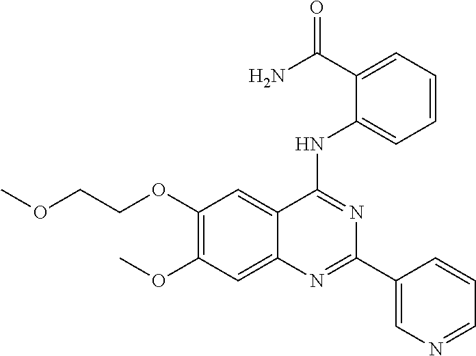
C(COC1=C(OC)C=C2C(=C1)C(NC1=CC=CC=C1C(N)=O)=NC(C1=CN=CC=C1)=N2)OC
